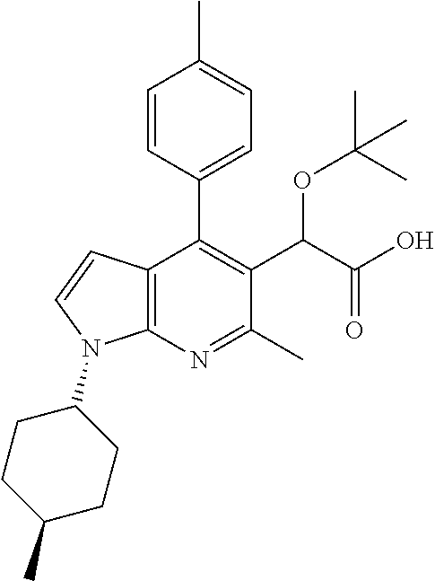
C12=C(N=C(C)C(C(C(O)=O)OC(C)(C)C)=C1C1=CC=C(C)C=C1)N(C1CCC(C)CC1)C=C2
